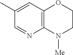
C12=C(C=C(C)C=N1)OCCN2[Me]
